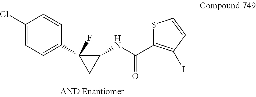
C1(Cl)=CC=C(C2(F)C(NC(C3=C(I)C=CS3)=O)C2)C=C1
